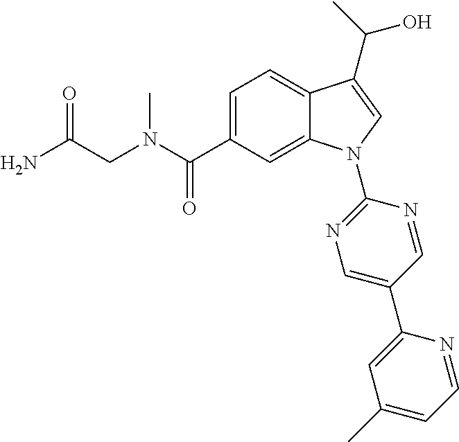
C(CN(C)C(C1=CC=C2C(=C1)N(C1=NC=C(C3=CC(C)=CC=N3)C=N1)C=C2C(O)C)=O)(N)=O
